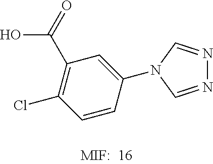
OC(=O)C1=C(Cl)C=CC(N2C=NN=C2)=C1
